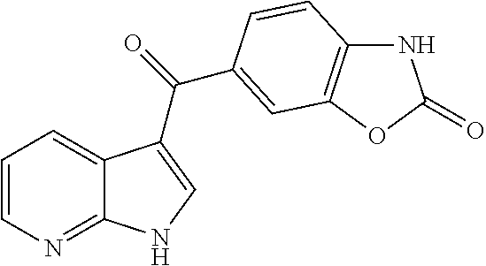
C12=NC=CC=C1C(C(=O)C1=CC3=C(NC(=O)O3)C=C1)=CN2
